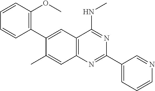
C1=CC=CC(C2=CC3=C(N=C(C4=CC=CN=C4)N=C3NC)C=C2C)=C1OC
